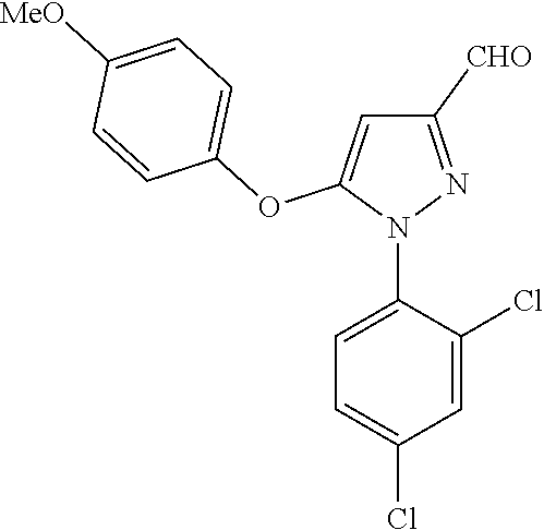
N1(C2=CC=C(Cl)C=C2Cl)N=C([CHO])C=C1OC1=CC=C([MeO])C=C1
